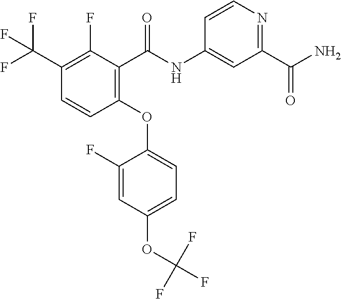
C1(OC2=CC=C(OC(F)(F)F)C=C2F)=C(C(NC2=CC(C(N)=O)=NC=C2)=O)C(F)=C(C(F)(F)F)C=C1
